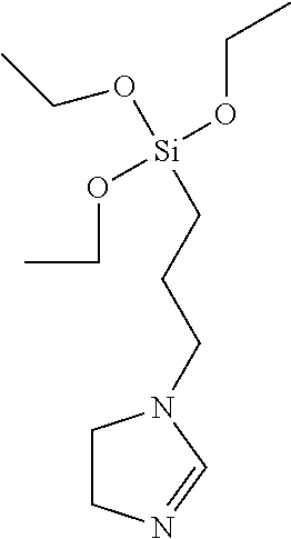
C1CN=CN1CCC[Si](OCC)(OCC)OCC
